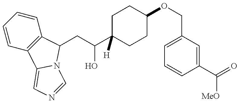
C1=CC=CC2=C1C1=CN=CN1C2CC(O)C1([H])CCC(OCC2=CC=CC(C([MeO])=O)=C2)CC1
